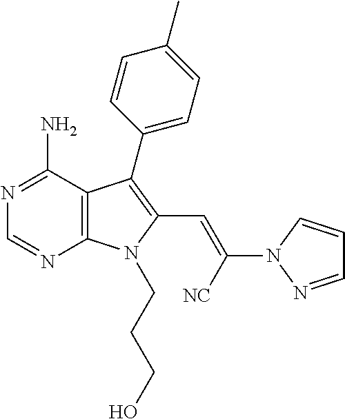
C12=C(C(N)=NC=N1)C(C1=CC=C(C)C=C1)=C(C=C([NC])N1N=CC=C1)N2CCCO
